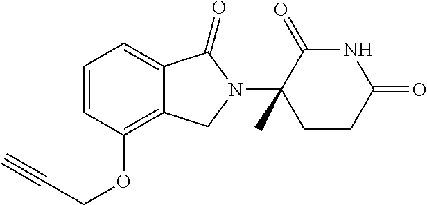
C1=CC(OCC#C)=C2C(=C1)C(=O)N(C1(C)CCC(=O)NC1=O)C2
